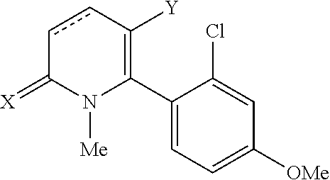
C1(C2=C([Y])ccC(=[X])N2[Me])=CC=C([OMe])C=C1Cl
